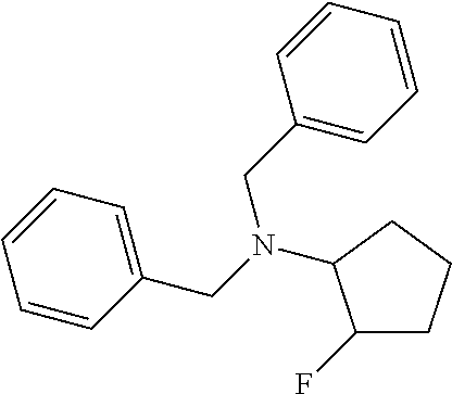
C1(CN(CC2=CC=CC=C2)C2C(F)CCC2)=CC=CC=C1
